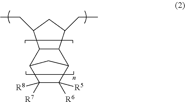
C12C(C(CC)CC1CC)C1C([R6])([R5])C([R7])([R8])C2C1
